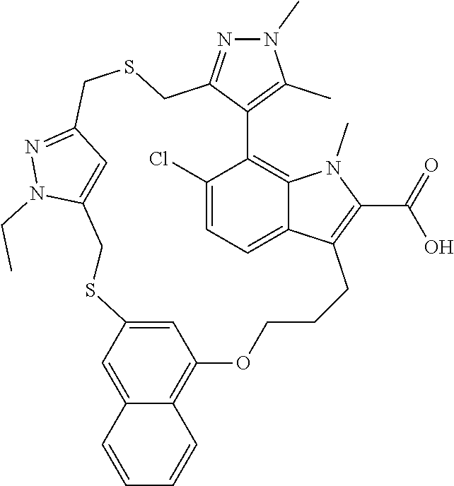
N1(C)N=C2C(=C1C)C1=C3C(=CC=C1Cl)C(=C(C(O)=O)N3C)CCCOC1=C3C(=CC(=C1)SCC1=CC(=NN1CC)CSC2)C=CC=C3
